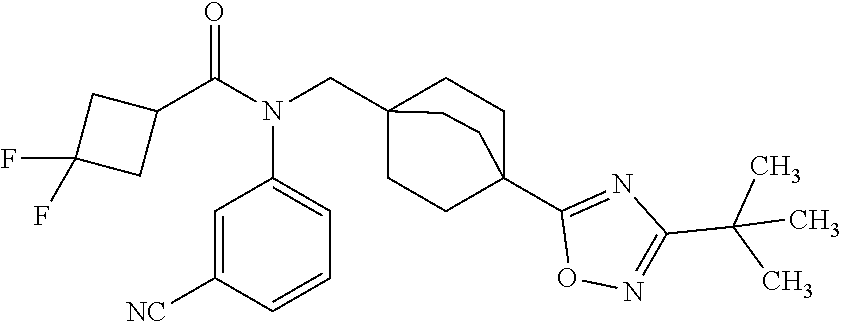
C1(C(N(CC23CCC(C4=NC(C(C)(C)C)=NO4)(CC2)CC3)C2=CC=CC([NC])=C2)=O)CC(F)(F)C1
